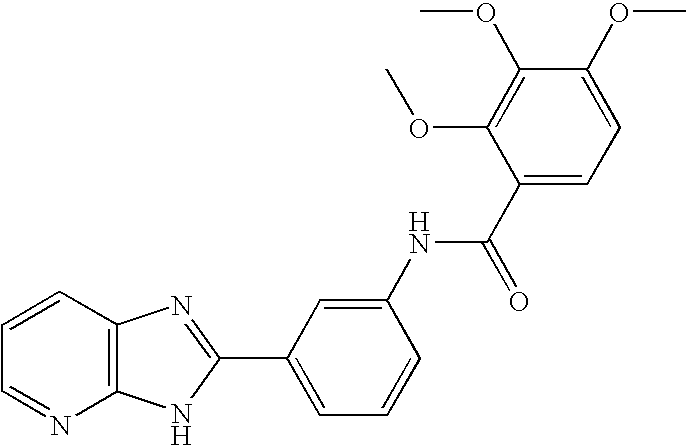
C1=CC2=C(N=C1)NC(C1=CC=CC(NC(C3=CC=C(OC)C(OC)=C3OC)=O)=C1)=N2
